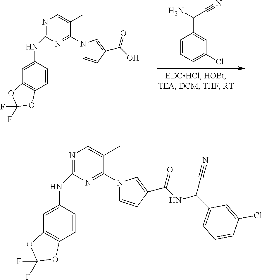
C1=CC=C(Cl)C=C1C(N)C#N.C1=CC(C(O)=O)=CN1C1=NC(NC2=CC3=C(C=C2)OC(F)(F)O3)=NC=C1C.C1=CC(C(NC(C2=CC=CC(Cl)=C2)C#N)=O)=CN1C1=NC(NC2=CC3=C(C=C2)OC(F)(F)O3)=NC=C1C
